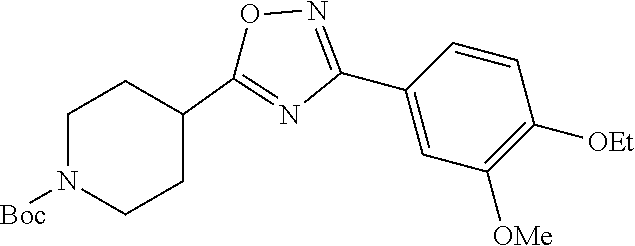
C1=CC(C2=NOC(C3CCN([Boc])CC3)=N2)=CC([OMe])=C1[OEt]
